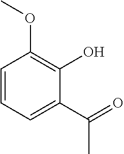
C1=CC=C(C(C)=O)C(O)=C1OC
